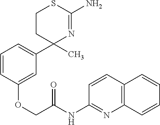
C1=CC(OCC(NC2=NC3=C(C=C2)C=CC=C3)=O)=CC(C2(C)N=C(N)SCC2)=C1
